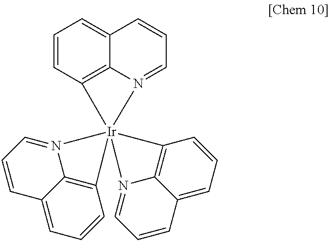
C1=CC2=C3C(=C1)C=CC=N3[Ir]213(N2=CC=CC4=CC=CC1=C24)C1=C2C(=CC=C1)C=CC=N23
